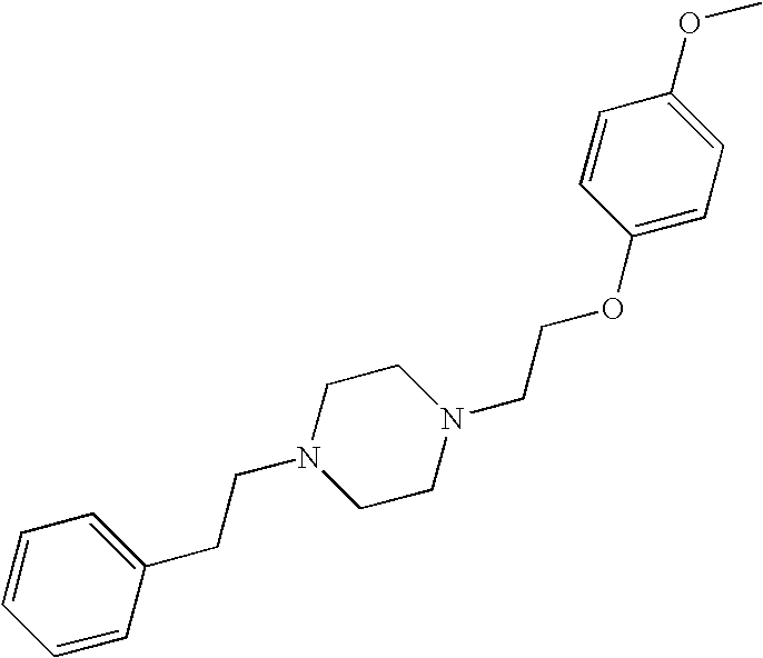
C1=CC(CCN2CCN(CCOC3=CC=C(OC)C=C3)CC2)=CC=C1
